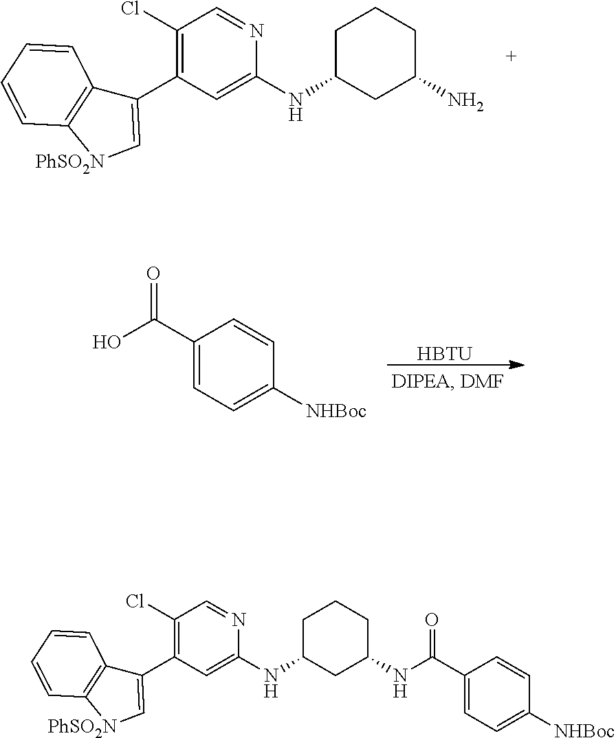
C1(Cl)=C(C2=C[PhSO2N]C3=C2C=CC=C3)C=C(NC2CCCC(N)C2)N=C1.C1(C(O)=O)=CC=C([NHBoc])C=C1.[HBTU].C1(Cl)=C(C2=C[PhSO2N]C3=C2C=CC=C3)C=C(NC2CCCC(NC(C3=CC=C([NHBoc])C=C3)=O)C2)N=C1
